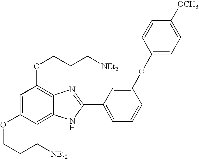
C1=C(OCCC[NEt2])C=C2C(=C1OCCC[NEt2])N=C(C1=CC=CC(OC3=CC=C([OCH3])C=C3)=C1)N2
